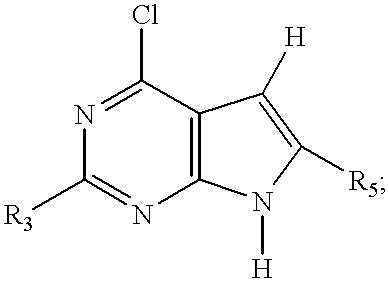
C1([R3])=NC2=C(C(Cl)=N1)C([H])=C([R5])N2[H]
